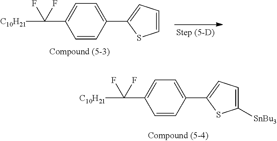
C1=CC(C([C10H21])(F)F)=CC=C1C1=CC=CS1.C1=CC(C([C10H21])(F)F)=CC=C1C1=CC=C([SnBu3])S1
